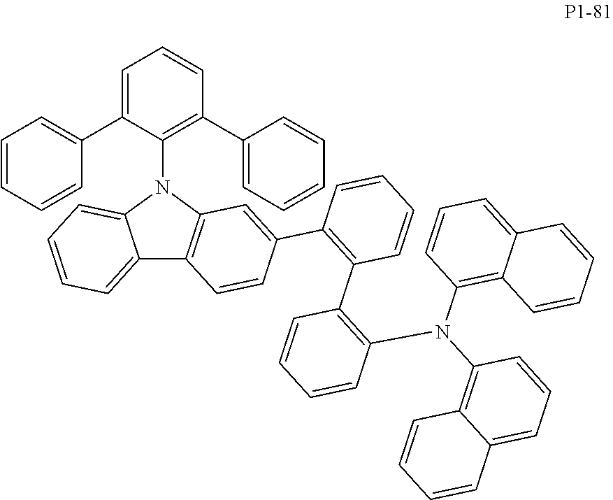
C12=CC=CC=C1N(C1=C(C3=CC=CC=C3)C=CC=C1C1=CC=CC=C1)C1=C2C=CC(C2=C(C3=C(N(C4=C5C(=CC=C4)C=CC=C5)C4=C5C(=CC=C4)C=CC=C5)C=CC=C3)C=CC=C2)=C1
